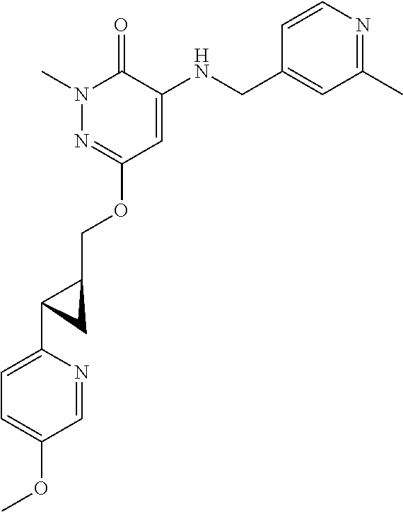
N1(C)N=C(OCC2CC2C2=CC=C(OC)C=N2)C=C(NCC2=CC(C)=NC=C2)C1=O
